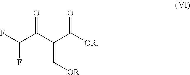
C(C(C(C([OR])=O)=C[OR])=O)(F)F
